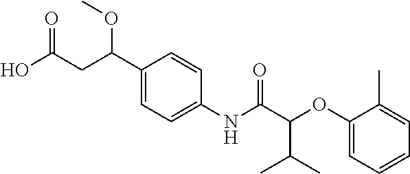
C1(C(CC(O)=O)OC)=CC=C(NC(C(OC2=CC=CC=C2C)C(C)C)=O)C=C1
